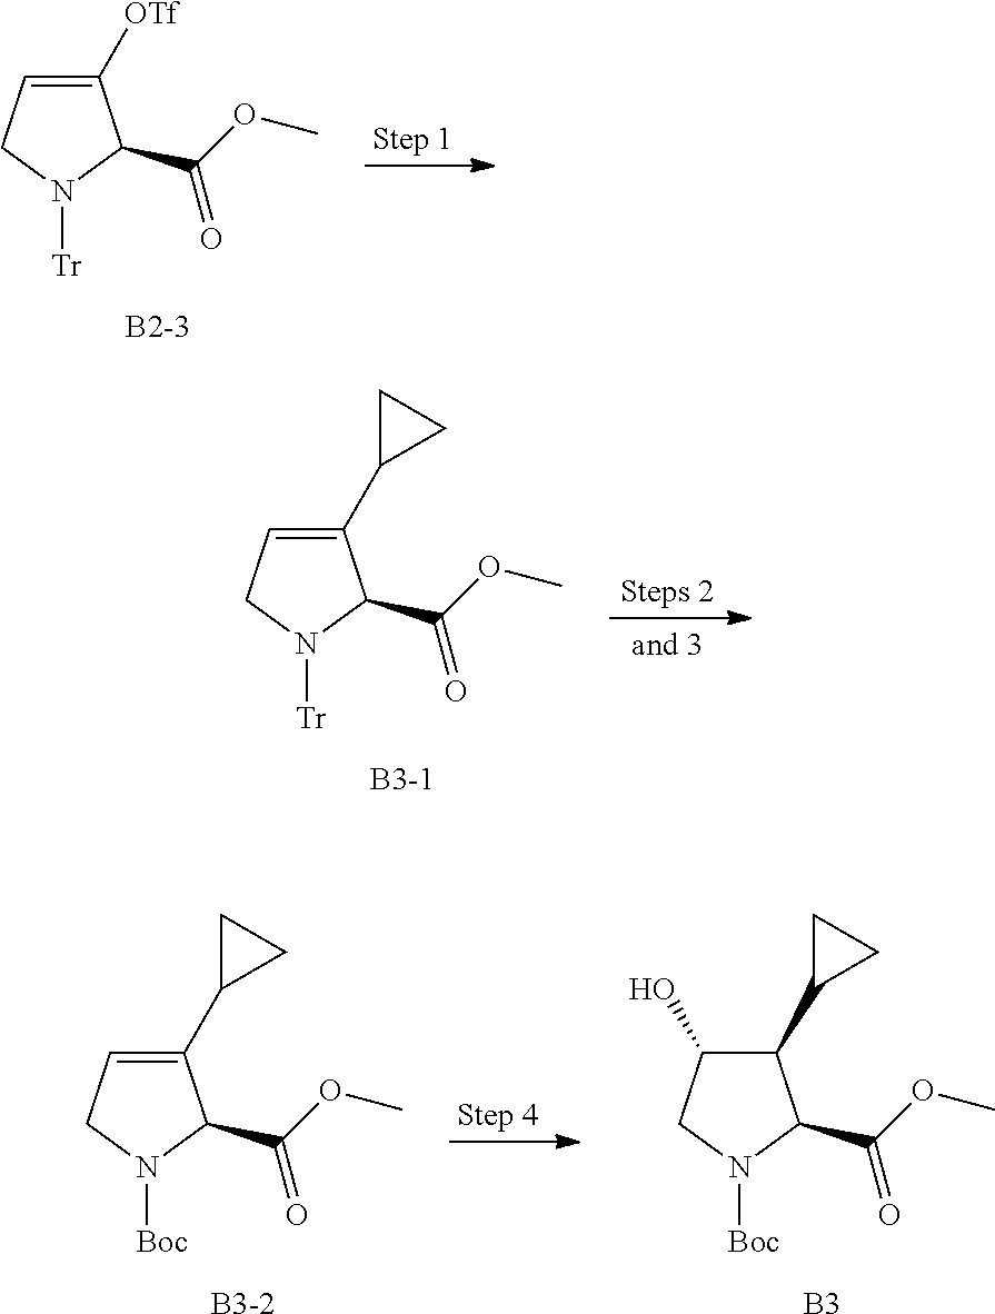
C1([OTf])=CCN([Tr])C1C(OC)=O.C1(C2CC2)=CCN([Tr])C1C(OC)=O.[B3-1].C1(C2CC2)=CCN([Boc])C1C(OC)=O.[B3-2].C1(C2CC2)C(O)CN([Boc])C1C(OC)=O.[B3]
